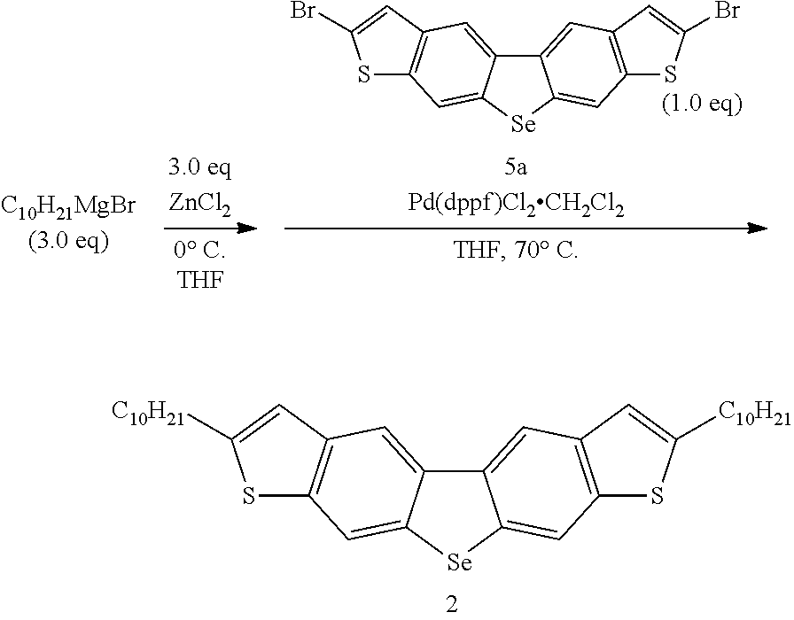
C12=CC3=C(C=C1[Se]C1=CC4=C(C=C21)C=C(Br)S4)SC(Br)=C3.C12=CC3=C(C=C1[Se]C1=CC4=C(C=C21)C=C([C10H21])S4)SC([C10H21])=C3
